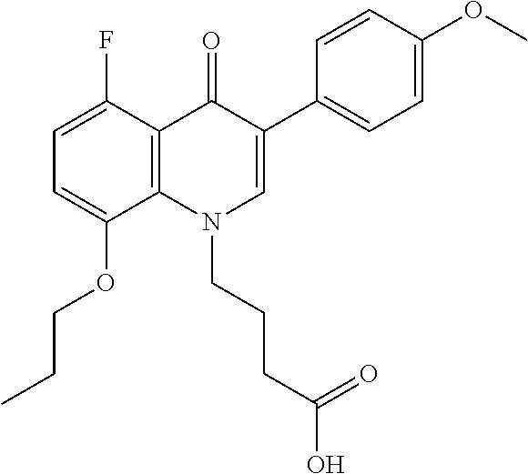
C1=C(F)C2=C(C(OCCC)=C1)N(CCCC(=O)O)C=C(C1=CC=C(OC)C=C1)C2=O
